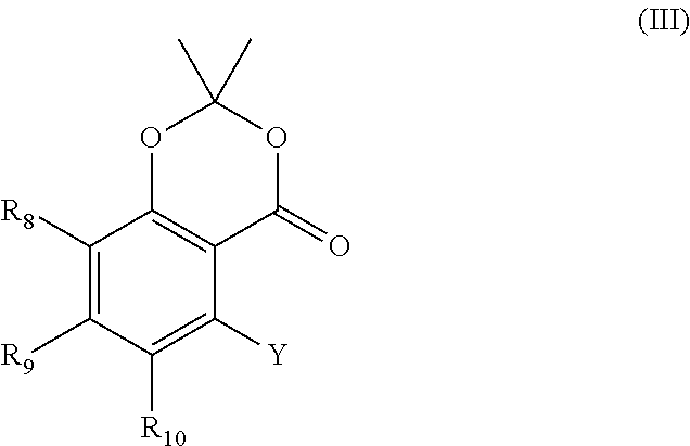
C1([R8])=C([R9])C([R10])=C([Y])C2=C1OC(C)(C)OC2=O
